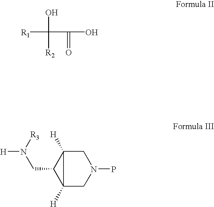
C12([H])CN(P)CC1([H])C2CN([R3])[H].[R1]C(O)([R2])C(=O)O
